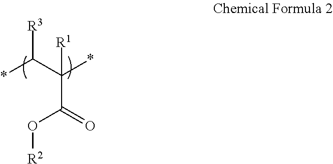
*C([R3])C(*)([R1])C(O[R2])=O
